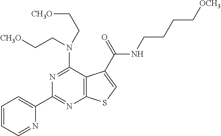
C1=CC=NC(C2=NC3=C(C(N(CC[CH3O])CC[CH3O])=N2)C(C(=O)NCCCC[OCH3])=CS3)=C1
